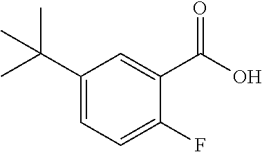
C1(C(C)(C)C)=CC=C(F)C(C(O)=O)=C1
